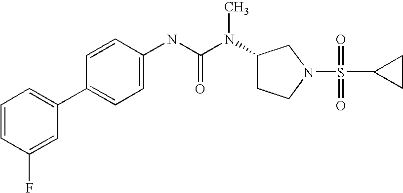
C1=CC(F)=CC(C2=CC=C(NC(N(C3CCN(S(=O)(=O)C4CC4)C3)C)=O)C=C2)=C1
